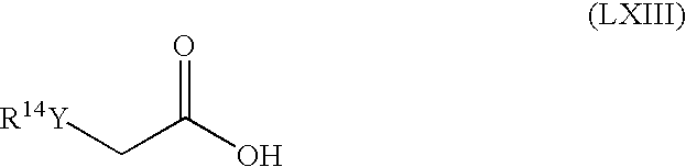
[R14Y]CC(O)=O
